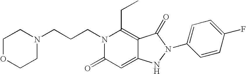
C1OCCN(CCCN2C(=O)C=C3C(=C2CC)C(=O)N(C2=CC=C(F)C=C2)N3)C1
